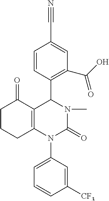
C12=C(N(C3=CC=CC([CF3])=C3)C(=O)N(C)C1C1=C(C(O)=O)C=C(C#N)C=C1)CCCC2=O
